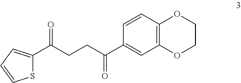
C12=C(C=C(C(CCC(C3=CC=CS3)=O)=O)C=C1)OCCO2
